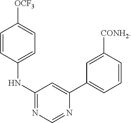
C1=CC(NC2=NC=NC(C3=CC=CC([CONH2])=C3)=C2)=CC=C1[OCF3]
